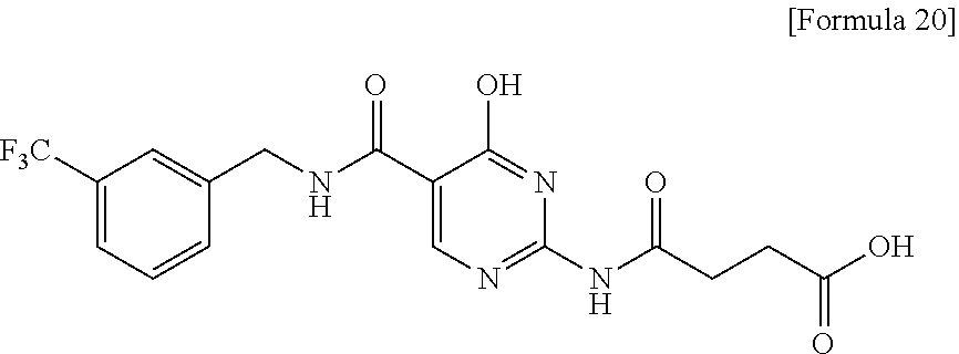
C1(C(NCC2=CC([F3C])=CC=C2)=O)=CN=C(NC(CCC(O)=O)=O)N=C1O
